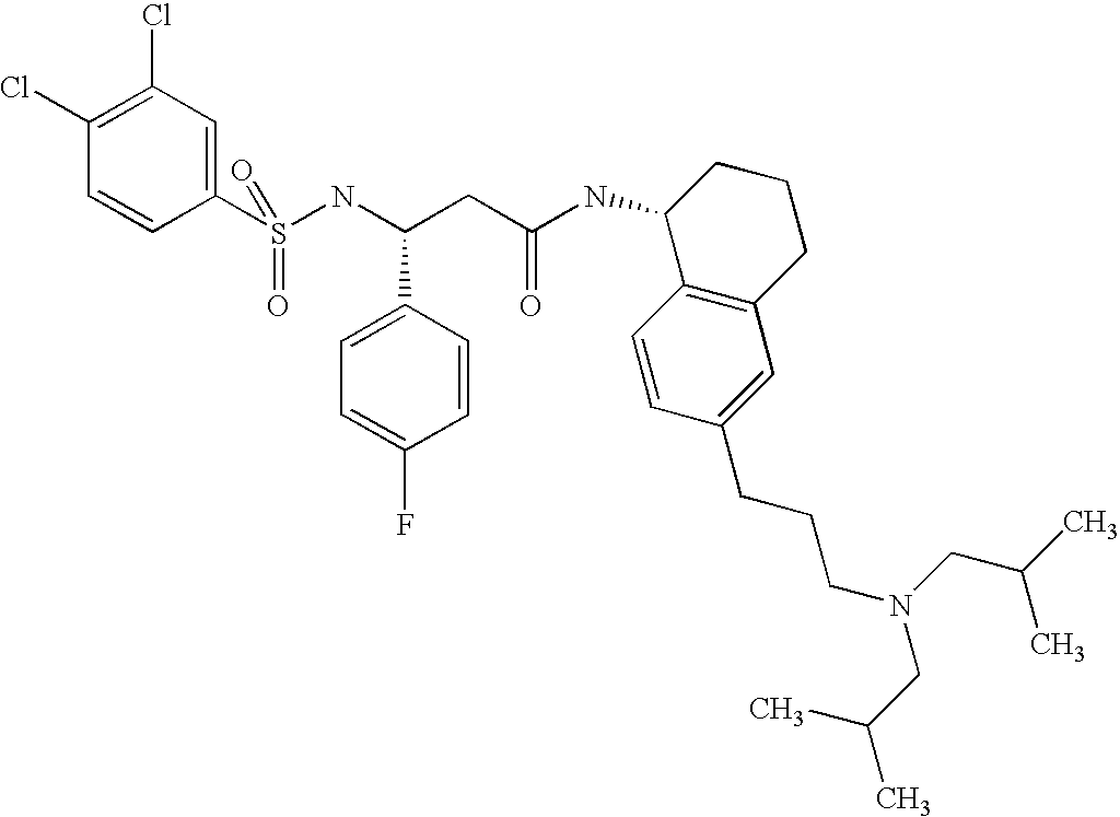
C1(Cl)=C(Cl)C=C(S(NC(CC(NC2C3=C(CCC2)C=C(CCCN(CC(C)C)CC(C)C)C=C3)=O)C2=CC=C(F)C=C2)(=O)=O)C=C1
